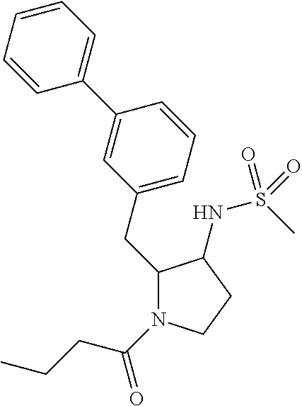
C(C1N(C(CCC)=O)CCC1NS(C)(=O)=O)C1=CC=CC(C2=CC=CC=C2)=C1
